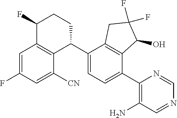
C1=C(F)C=C([CN])C2=C1C(F)CCC2C1=CC=C(C2=C(N)C=NC=N2)C2=C1CC(F)(F)C2O
